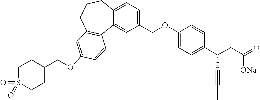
C1(COC2=CC=C(C(CC(=O)[ONa])C#CC)C=C2)=CC=C2C(=C1)C1=C(CCC2)C=C(OCC2CCS(=O)(=O)CC2)C=C1
